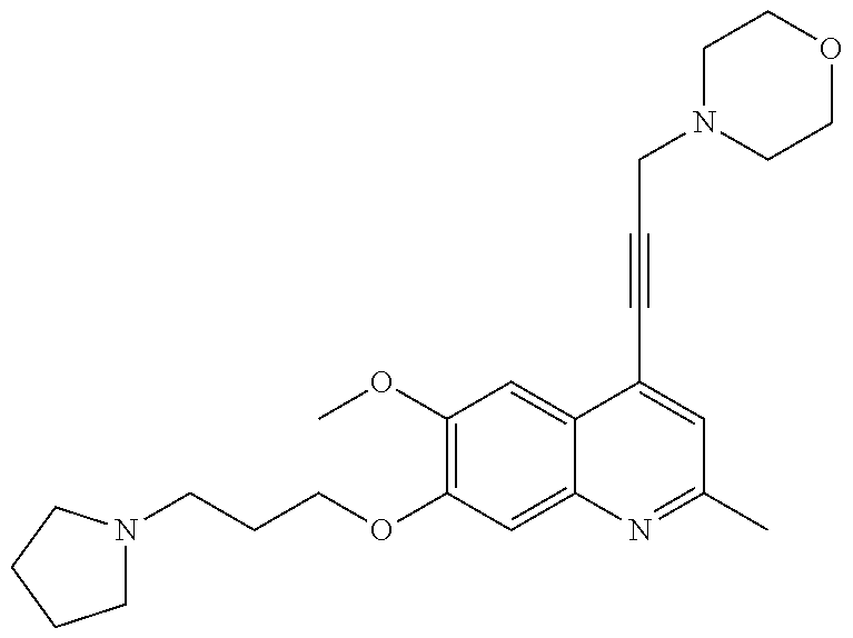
C1N(CCCOC2=C(OC)C=C3C(=C2)N=C(C)C=C3C#CCN2CCOCC2)CCC1
